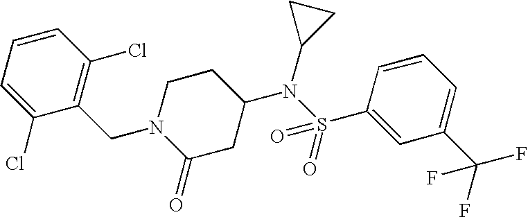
N1(CC2=C(Cl)C=CC=C2Cl)C(=O)CC(N(S(C2=CC(C(F)(F)F)=CC=C2)(=O)=O)C2CC2)CC1
